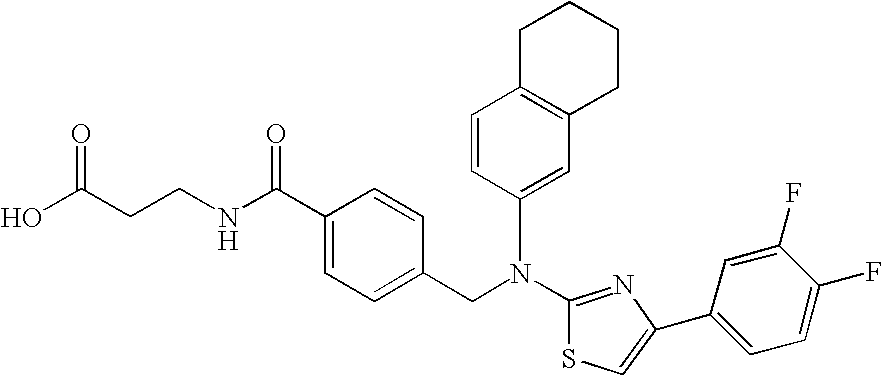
N(C1=NC(C2=CC=C(F)C(F)=C2)=CS1)(CC1=CC=C(C(NCCC(O)=O)=O)C=C1)C1=CC2=C(C=C1)CCCC2
